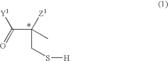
C(C(=O)[Y1])([Z1])(C)CS[H]
